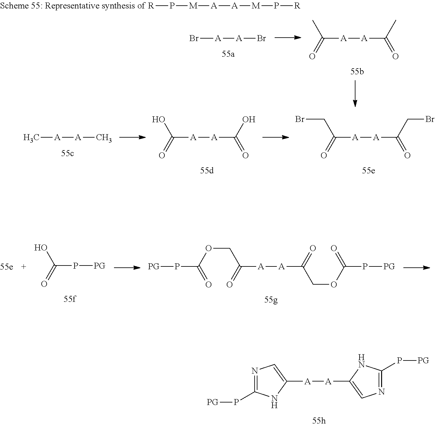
N1=C(P[PG])NC([A][A]C2=CN=C(P[PG])N2)=C1.C([A][A]C(CBr)=O)(CBr)=O.C([A][A]C(O)=O)(O)=O.C[A][A]C.[PG]PC(=O)OCC(=O)[A][A]C(COC(=O)P[PG])=O.C(P[PG])(O)=O.Br[A][A]Br.C([A][A]C(C)=O)(C)=O.[R]P[M][A][A][M]P[R]
